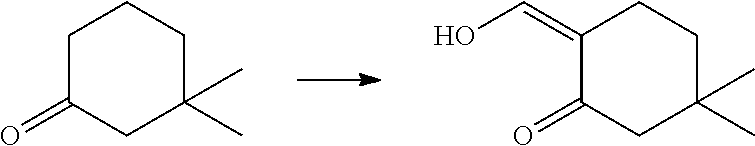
C1C(=O)CC(C)(C)CC1.C1(=CO)C(=O)CC(C)(C)CC1
